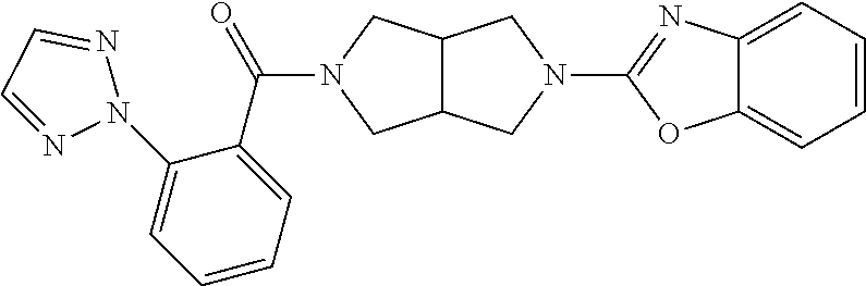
N1(C2=NC3=CC=CC=C3O2)CC2C(C1)CN(C(C1=CC=CC=C1N1N=CC=N1)=O)C2
